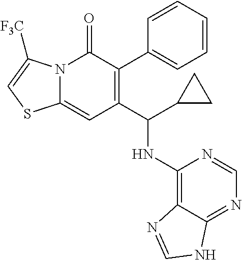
C1=CC=C(C2=C(C(C3CC3)NC3=C4C(=NC=N3)NC=N4)C=C3N(C2=O)C([F3C])=CS3)C=C1
